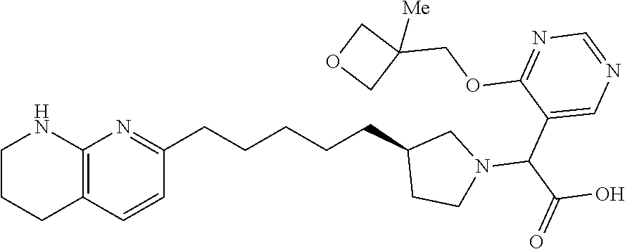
C12=C(C=CC(CCCCCC3CCN(C(C4=CN=CN=C4OCC4([Me])COC4)C(O)=O)C3)=N1)CCCN2
